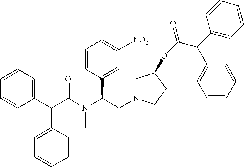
C1=CC=C(C(C(N(C)C(CN2CC(OC(C(C3=CC=CC=C3)C3=CC=CC=C3)=O)CC2)C2=CC([NO2])=CC=C2)=O)C2=CC=CC=C2)C=C1
